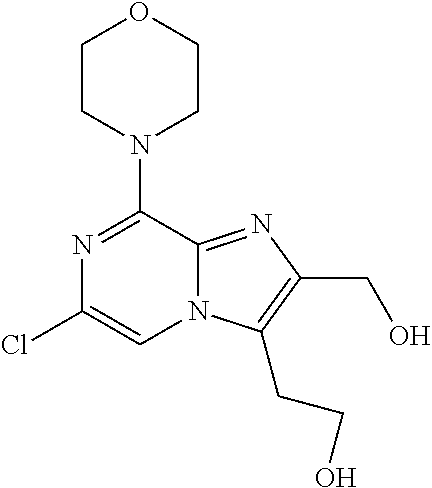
N1=C(N2CCOCC2)C2=NC(CO)=C(CCO)N2C=C1Cl
